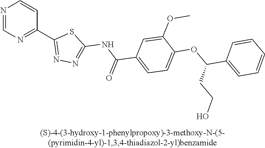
N1=CN=C(C2=NN=C(NC(C3=CC=C(OC(C4=CC=CC=C4)CCO)C(OC)=C3)=O)S2)C=C1
